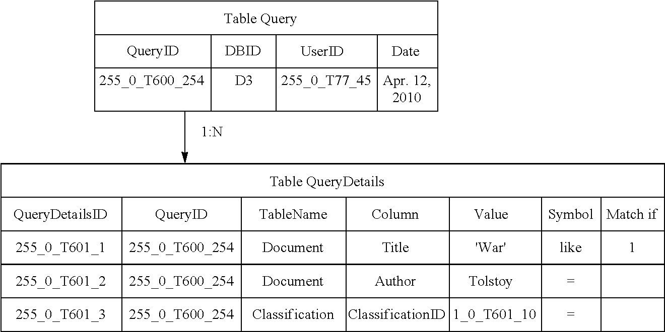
C12C3C45C(C3)C3C46C(C15)C1C(C4C61C3C4)CC2.C12C3C4C5CC6C57C45C34C1C1C3C8C9%10C3%11C14C51C%113C94C59C(C%11C53C17C6%11)C1C93C45C%104C8C6C(C7C64C54C7C5C43C1C5)CC2.[DBID].[D3]
